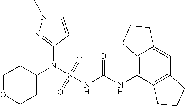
C1(N(S(NC(NC2=C3C(=CC4=C2CCC4)CCC3)=O)(=O)=O)C2CCOCC2)=NN(C)C=C1
